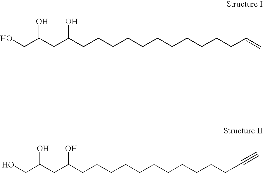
C(C(CC(CCCCCCCCCCCC=C)O)O)O.C(C(CC(CCCCCCCCCCCC#C)O)O)O
